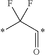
*C(C=O)(F)F.*
